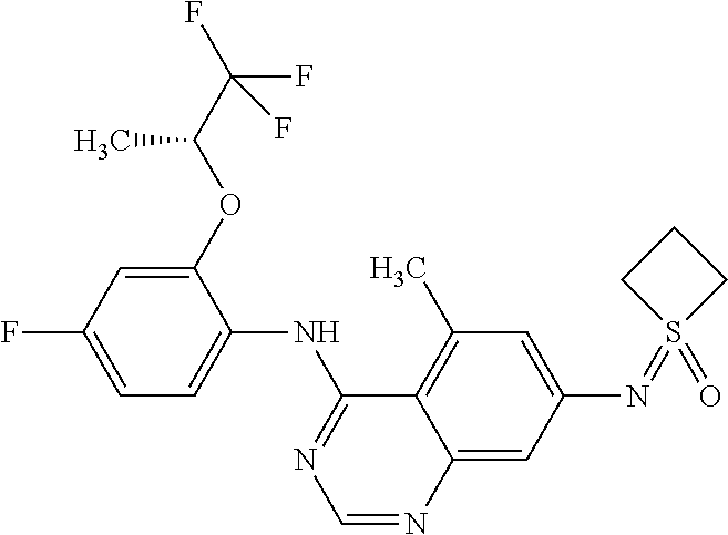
C1=C(F)C=C(OC(C)C(F)(F)F)C(NC2=NC=NC3=CC(N=S4(=O)CCC4)=CC(C)=C23)=C1
